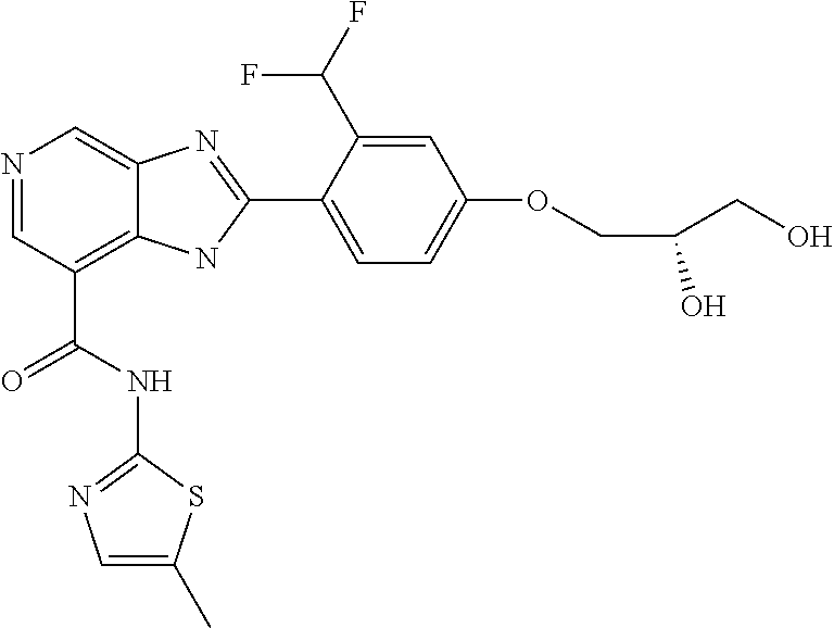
N1=CC(C(NC2=NC=C(C)S2)=O)=C2C(=C1)N=C(C1=CC=C(OCC(CO)O)C=C1C(F)F)N2
